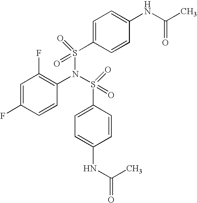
C1=C(F)C=CC(N(S(=O)(=O)C2=CC=C(NC(C)=O)C=C2)S(C2=CC=C(NC(C)=O)C=C2)(=O)=O)=C1F
